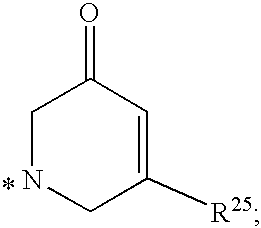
C1=C([R25])CNCC1=O
